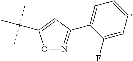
O1N=C(C2=CC=CC=C2F)C=C1C(C)(C)C
